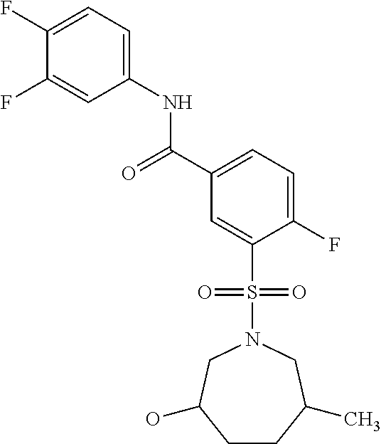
C1(F)=CC=C(NC(C2=CC=C(F)C(S(N3CC(O)CCC(C)C3)(=O)=O)=C2)=O)C=C1F
